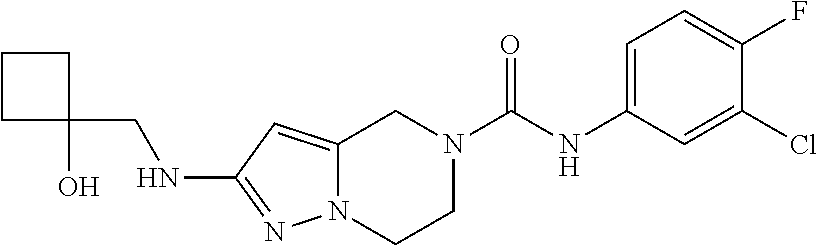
N(C1=NN2C(=C1)CN(C(NC1=CC=C(F)C(Cl)=C1)=O)CC2)CC1(O)CCC1
